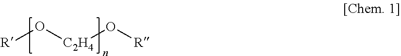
[R]O[C2H4]O[R]
